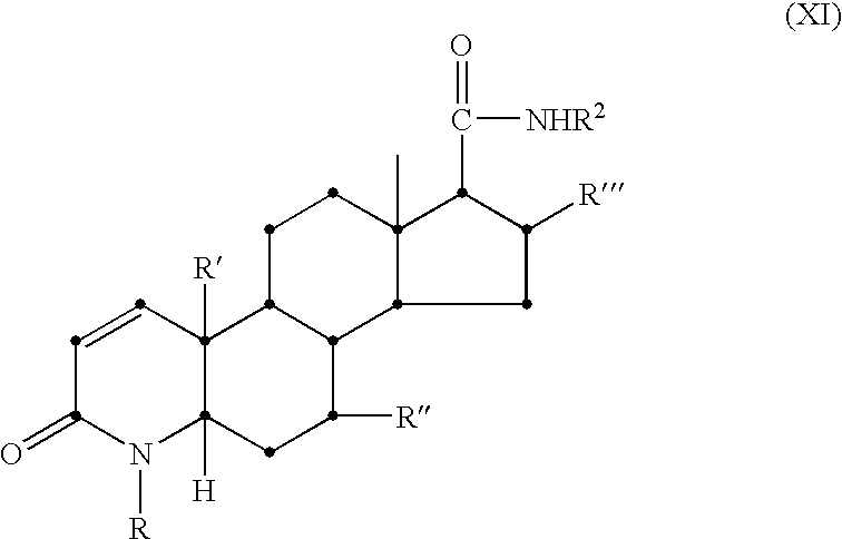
N1([R])C(=O)C=CC2([R])C1([H])CC([R])C1C2CCC2(C)C1CC([R])C2C(=O)[NHR2]
